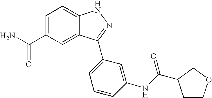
C1=C(C(N)=O)C=C2C(=C1)NN=C2C1=CC=CC(NC(=O)C2CCOC2)=C1
